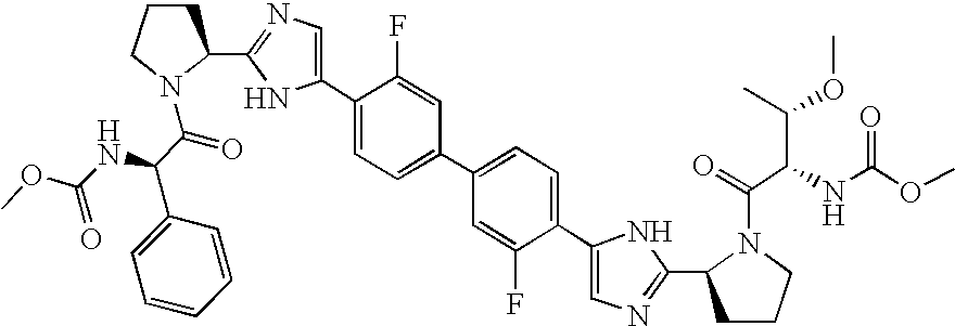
C1(C2=CN=C(C3CCCN3C(C(NC(OC)=O)C3=CC=CC=C3)=O)N2)=CC=C(C2=CC=C(C3=CN=C(C4CCCN4C(=O)C(C(C)OC)NC(OC)=O)N3)C(F)=C2)C=C1F
